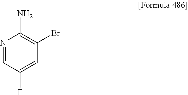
N1=CC(F)=CC(Br)=C1N
